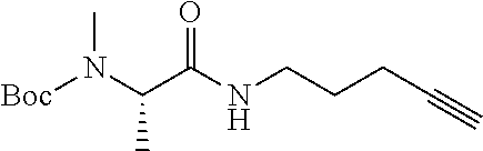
[Boc]N(C(C(NCCCC#C)=O)C)C
